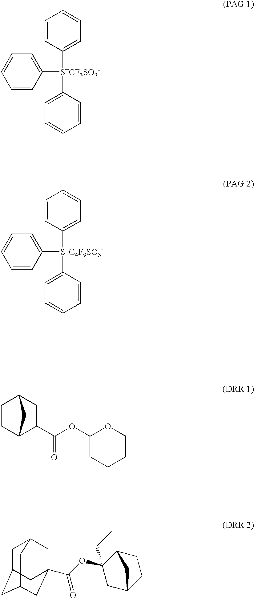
C1=CC([S+CF3SO3-](C2=CC=CC=C2)C2=CC=CC=C2)=CC=C1.C1=CC([S+C4F9SO3-](C2=CC=CC=C2)C2=CC=CC=C2)=CC=C1.C1CC2C(C(OC3CCCCO3)=O)CC1C2.C1C2CC3CC(C(OC4(CC)CC5CCC4C5)=O)(CC1C3)C2
